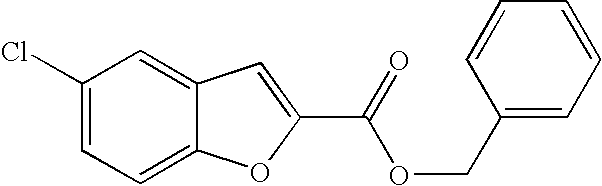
C1(C(=O)OCC2=CC=CC=C2)=CC2=CC(Cl)=CC=C2O1
